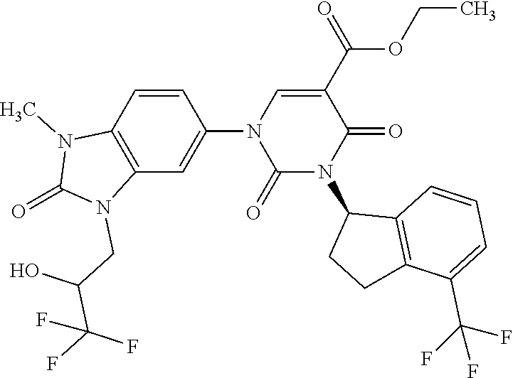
C1=CC2=C(C=C1N1C(=O)N(C3CCC4=C3C=CC=C4C(F)(F)F)C(=O)C(C(OCC)=O)=C1)N(CC(C(F)(F)F)O)C(=O)N2C
